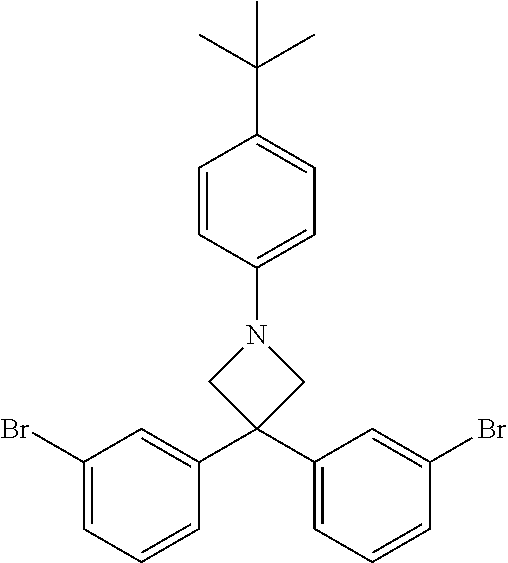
C1=CC(N2CC(C3=CC(Br)=CC=C3)(C3=CC=CC(Br)=C3)C2)=CC=C1C(C)(C)C
